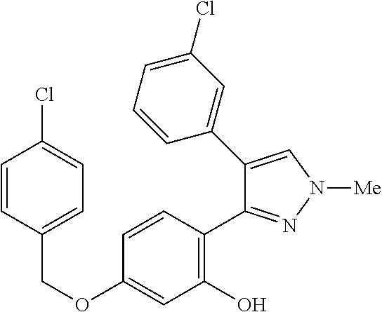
C(OC1=CC(O)=C(C2=NN([Me])C=C2C2=CC(Cl)=CC=C2)C=C1)C1=CC=C(Cl)C=C1
